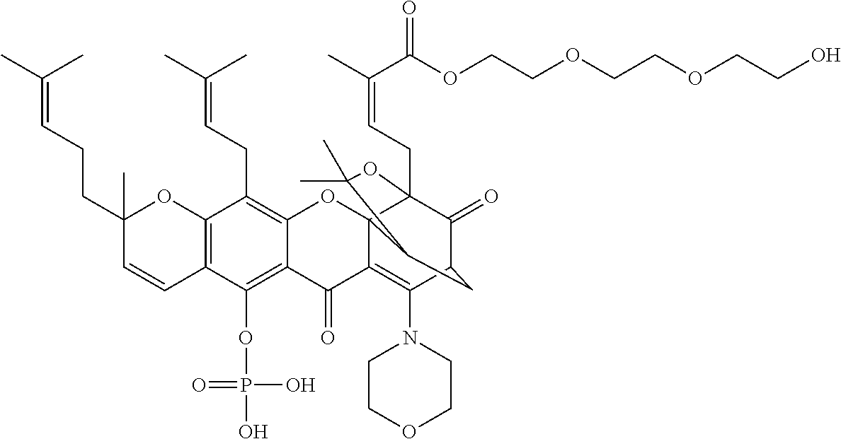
C12=C(OP(O)(=O)O)C3=C(C(CC=C(C)C)=C1OC14C(=C(N5CCOCC5)C5C(=O)C1(CC=C(C)C(=O)OCCOCCOCCO)OC(C)(C)C4C5)C2=O)OC(C)(CCC=C(C)C)C=C3
